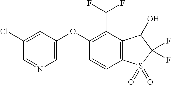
O(C1=CN=CC(Cl)=C1)C1=C(C(F)F)C2=C(C=C1)S(=O)(=O)C(F)(F)C2O
